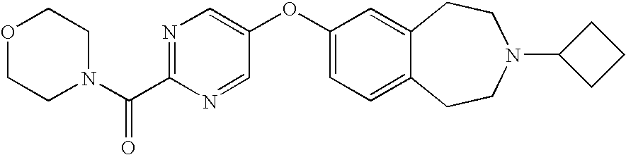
O1CCN(C(C2=NC=C(OC3=CC=C4C(=C3)CCN(C3CCC3)CC4)C=N2)=O)CC1
